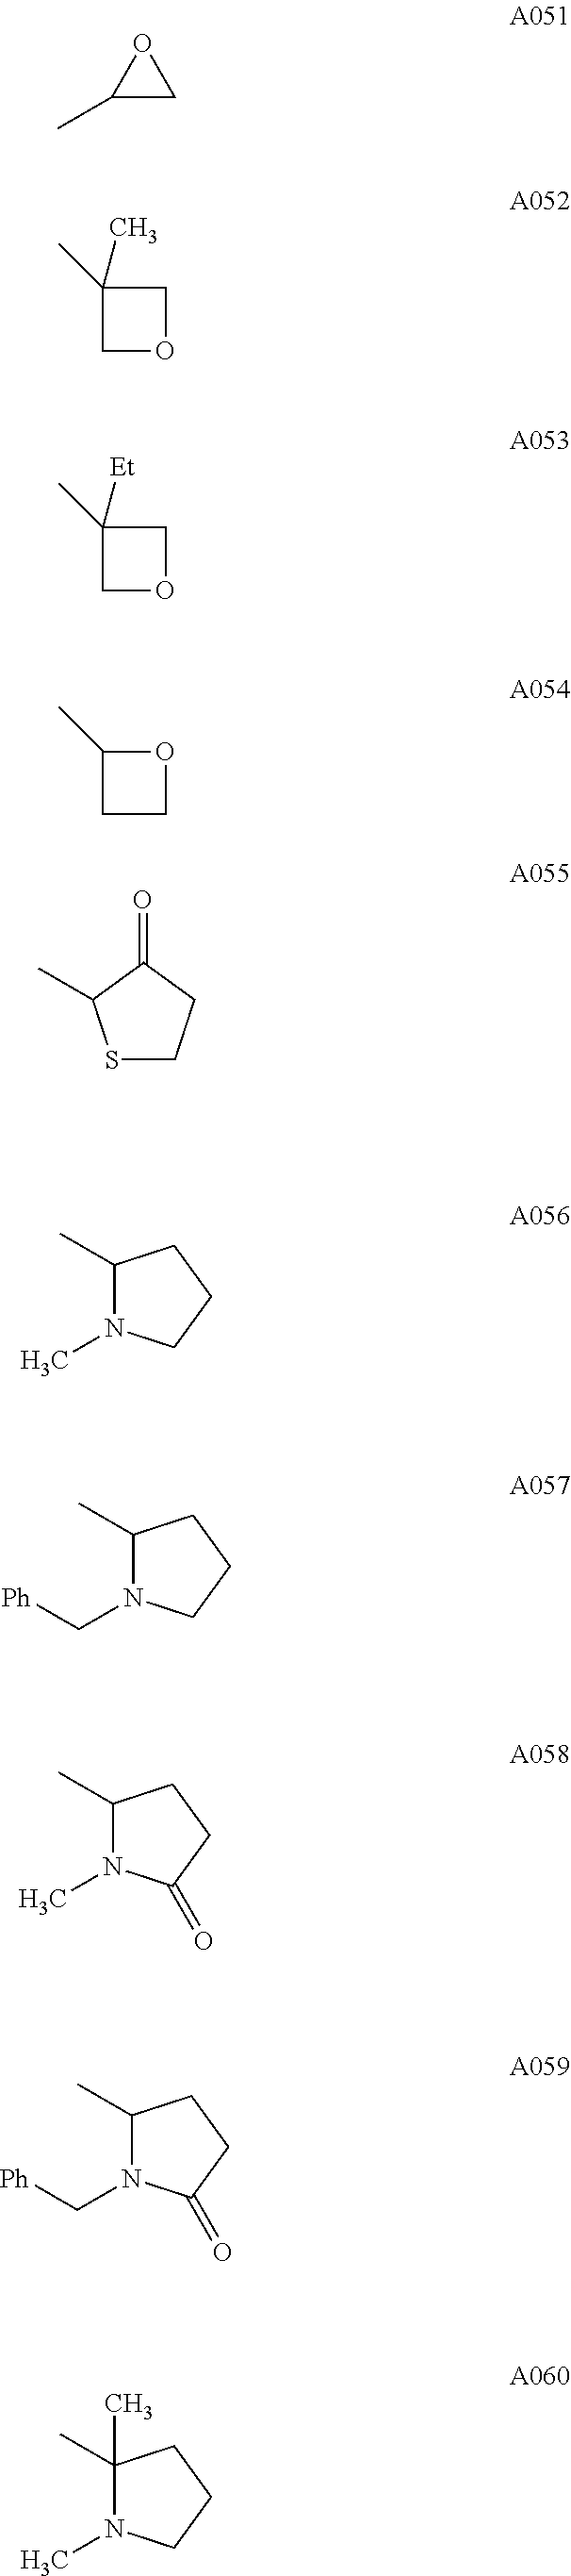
C1(C)CO1.C1(C)(C)COC1.C1(C)([Et])COC1.C1(C)CCO1.S1CCC(=O)C1C.C1(C)N(C)CCC1.C1(C)N(C[Ph])CCC1.C1(C)N(C)C(=O)CC1.C1(C)N(C[Ph])C(=O)CC1.C1(C)(C)N(C)CCC1
